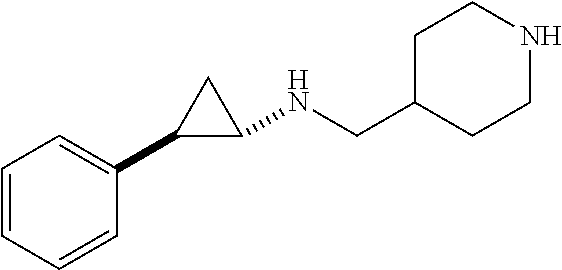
C1=CC=CC(C2C(NCC3CCNCC3)C2)=C1
